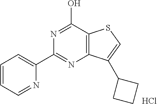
C1=CC=NC(C2=NC3=C(C(O)=N2)SC=C3C2CCC2)=C1.Cl
